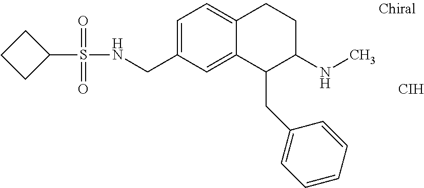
C1=C(CNS(C2CCC2)(=O)=O)C=C2C(=C1)CCC(NC)C2CC1=CC=CC=C1.[CIH]
